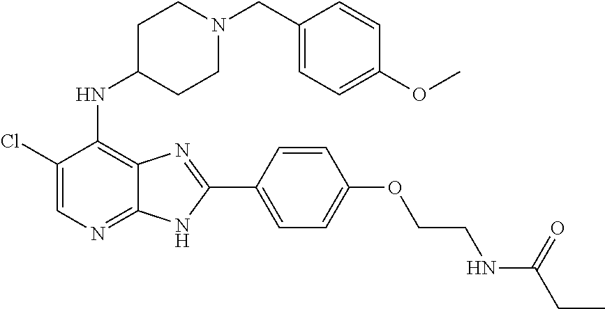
C1(Cl)=CN=C2C(=C1NC1CCN(CC3=CC=C(OC)C=C3)CC1)N=C(C1=CC=C(OCCNC(CC)=O)C=C1)N2
